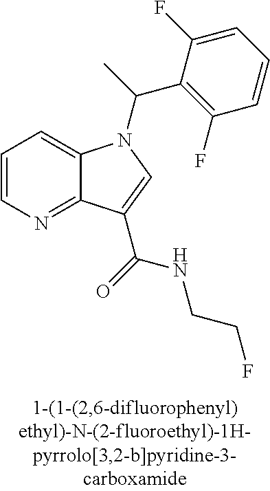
C1=CN=C2C(=C1)N(C(C1=C(F)C=CC=C1F)C)C=C2C(NCCF)=O
